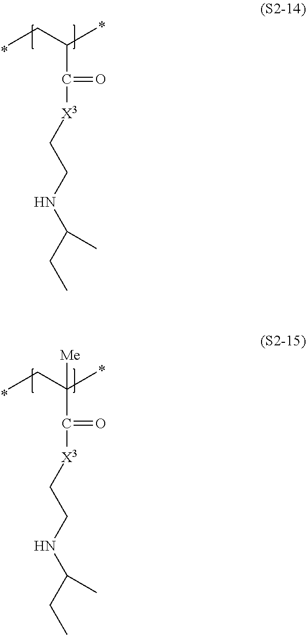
CCC(C([X3]CCNC(CC)C)=O)C.CCC(C([X3]CCNC(CC)C)=O)(C)[Me]
